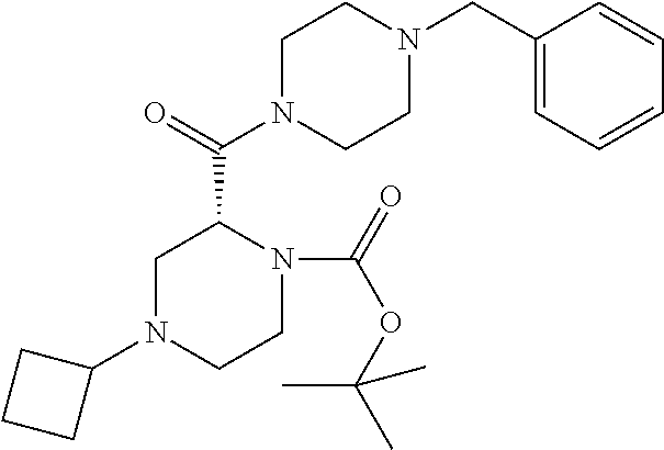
C1(N2CCN(C(=O)OC(C)(C)C)C(C(=O)N3CCN(CC4=CC=CC=C4)CC3)C2)CCC1
